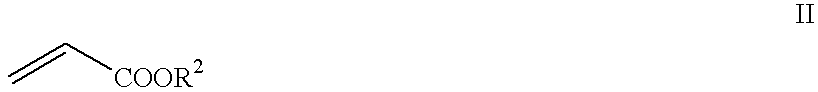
C=C[COOR2]
